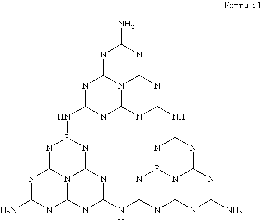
N1C(N)NC2N3C1NP1NC3NC(N2)NC2NC3N4P(N2)NC(NC4NC(N)N3)NC2NC3N4C(NC(N1)NC4NC(N)N3)N2
